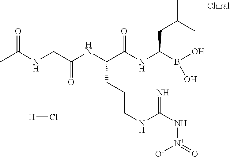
C(C(NC(C(NC(B(O)O)CC(C)C)=O)CCCNC(=N)N[N+]([O-])=O)=O)NC(C)=O.[H]Cl
